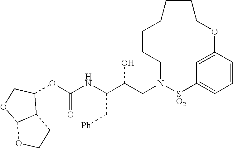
C(NC(C(CN1[SO2]C2=CC=CC(=C2)OCCCCCCC1)O)C[Ph])(=O)OC1C2C(OC1)OCC2
